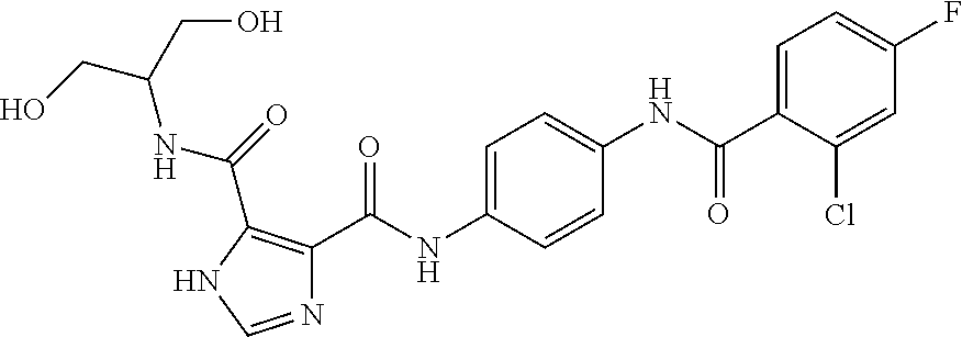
C1=C(NC(C2=C(C(=O)NC(CO)CO)NC=N2)=O)C=CC(NC(C2=CC=C(F)C=C2Cl)=O)=C1
